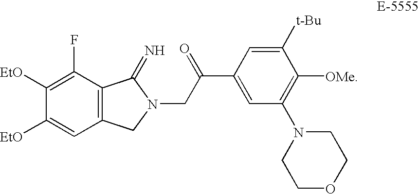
C1([EtO])=C(F)C2=C(C=C1[EtO])CN(CC(=O)C1=CC(N3CCOCC3)=C([OMe])C([t-Bu])=C1)C2=N
